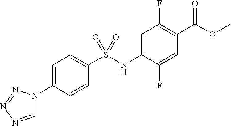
C1=C(NS(C2=CC=C(N3C=NN=N3)C=C2)(=O)=O)C(F)=CC(C(OC)=O)=C1F
